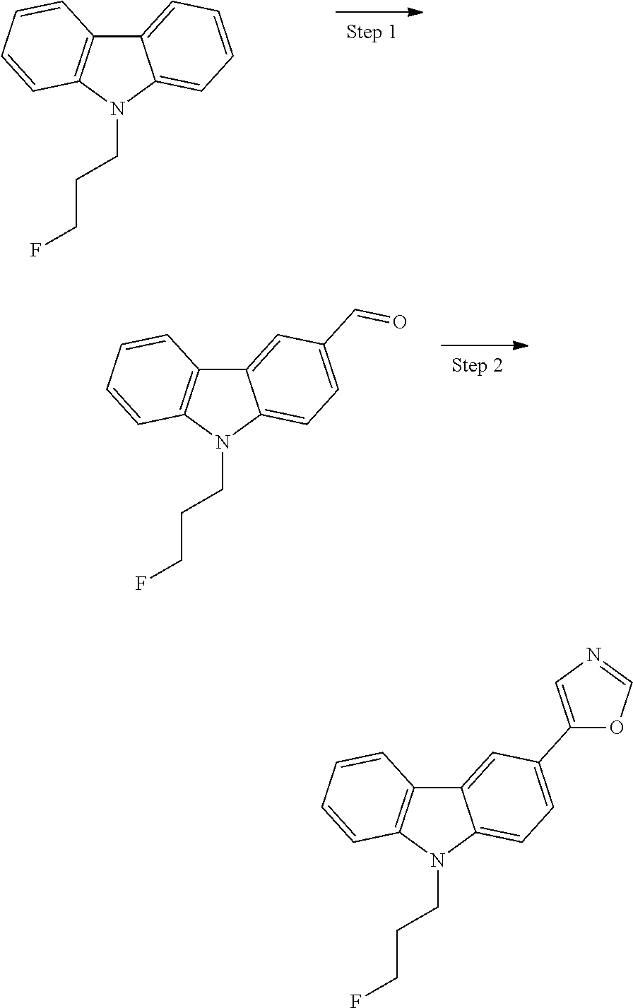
C12=CC=CC=C1N(CCCF)C1=C2C=CC=C1.C12=CC(C=O)=CC=C1N(CCCF)C1=C2C=CC=C1.C12=CC(C3=CN=CO3)=CC=C1N(CCCF)C1=C2C=CC=C1
